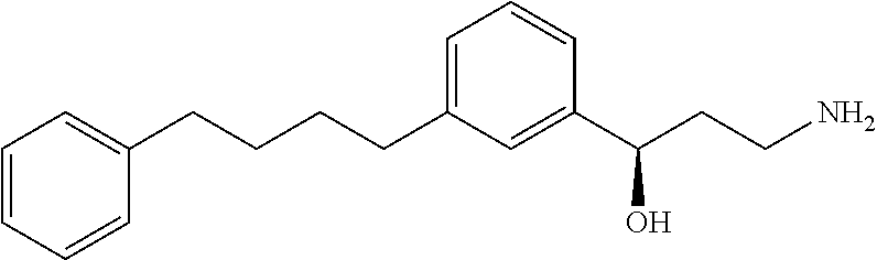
C(CCC1=CC=CC(C(CCN)O)=C1)CC1=CC=CC=C1
